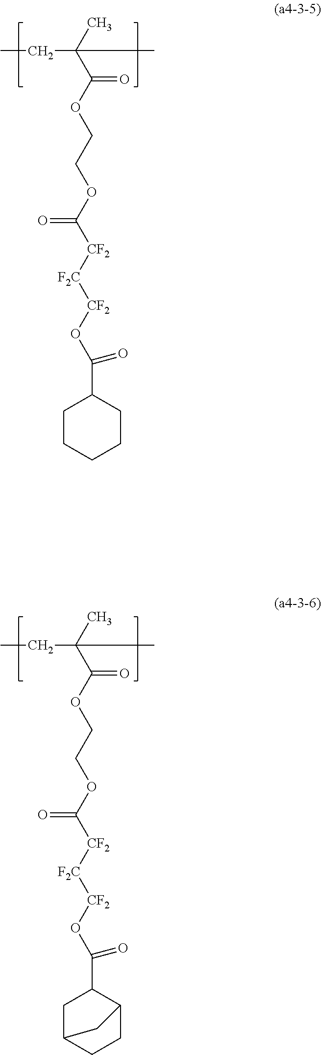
CCC(C)(C(OCCOC([CF2][F2C][CF2]OC(C1CCCCC1)=O)=O)=O)C.CCC(C)(C(OCCOC([CF2][F2C][CF2]OC(=O)C1CC2CCC1C2)=O)=O)C
